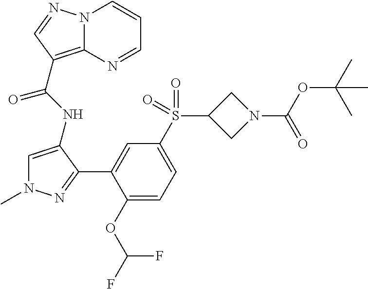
C1=C(NC(=O)C2=C3N(C=CC=N3)N=C2)C(C2=CC(S(C3CN(C(OC(C)(C)C)=O)C3)(=O)=O)=CC=C2OC(F)F)=NN1C
